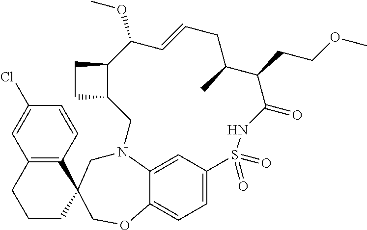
C12=C(C=CC(Cl)=C1)C1(CCC2)CN2C3=CC(=CC=C3OC1)S(=O)(=O)NC(=O)C(CCOC)C(C)CC=CC(OC)C1C(C2)CC1
